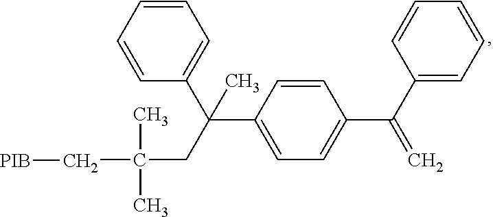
C1=CC=CC(C(C2=CC=C(C(C3=CC=CC=C3)=C)C=C2)(C)CC(C[PIB])(C)C)=C1
